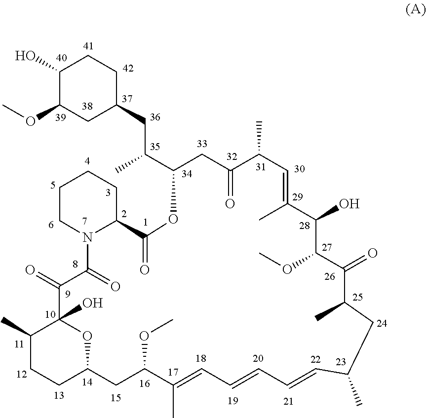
C1C2CC(OC)C(C)=CC=CC=CC(C)CC(C)C(=O)C(OC)C(O)C(C)=CC(C)C(=O)CC(C(CC3CCC(O)C(OC)C3)C)OC(=O)C3CCCCN3C(=O)C(=O)C(O)(C(C)C1)O2
